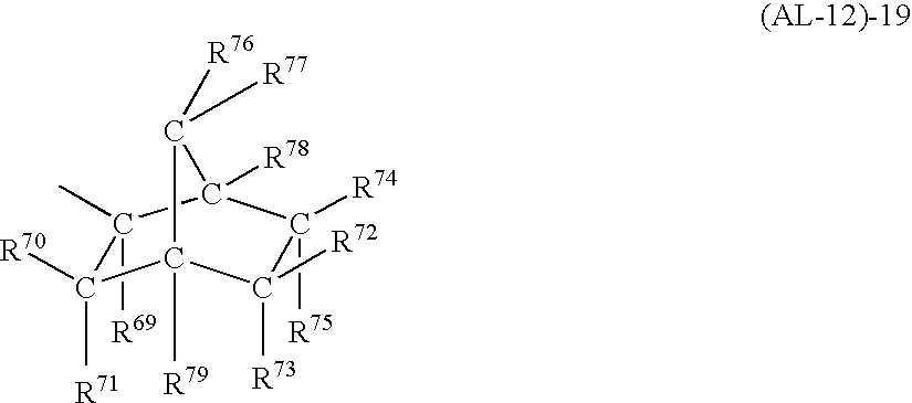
[R69]C1(C)C([R71])([R70])C2([R79])C([R73])([R72])C([R74])([R75])C1([R78])C2([R76])[R77]
